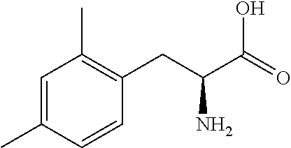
C1=CC(C)=CC(C)=C1CC(C(O)=O)N
